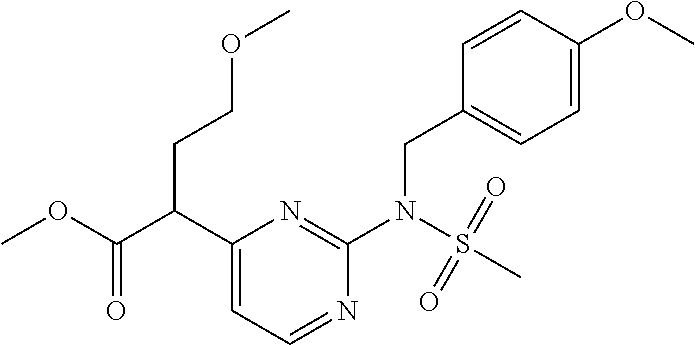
C1(CN(C2=NC(C(C(OC)=O)CCOC)=CC=N2)S(=O)(=O)C)=CC=C(OC)C=C1
